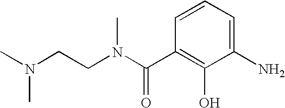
C1(N)=CC=CC(C(=O)N(C)CCN(C)C)=C1O
